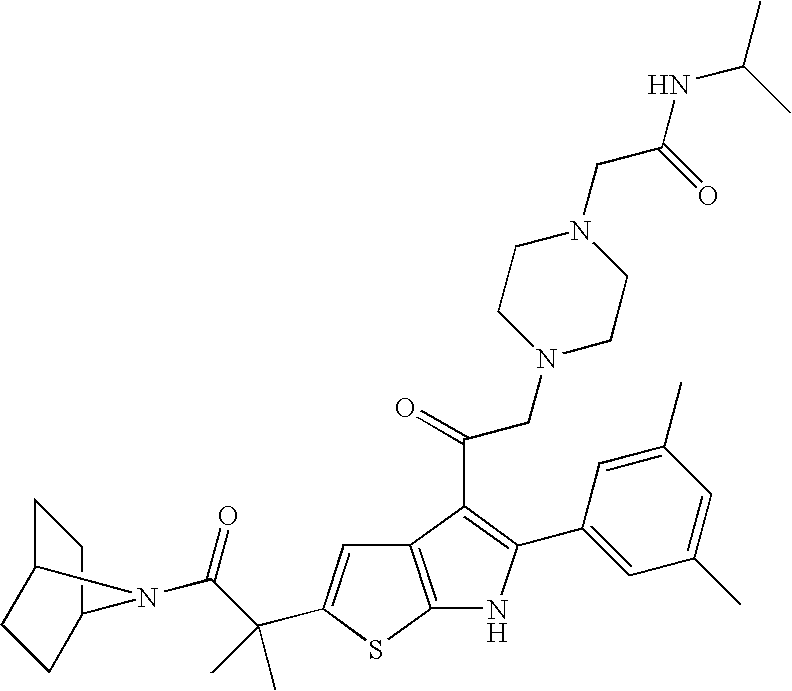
C12=C(SC(C(C(=O)N3C4CCC3CC4)(C)C)=C1)NC(C1=CC(C)=CC(C)=C1)=C2C(=O)CN1CCN(CC(=O)NC(C)C)CC1
